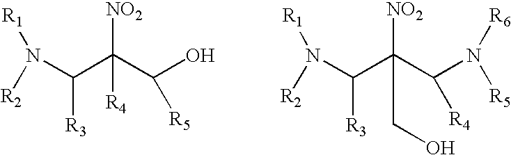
C(C(C(O)[R5])([NO2])[R4])([R3])N([R2])[R1].C(C(C([R4])N([R6])[R5])([NO2])CO)([R3])N([R2])[R1]
